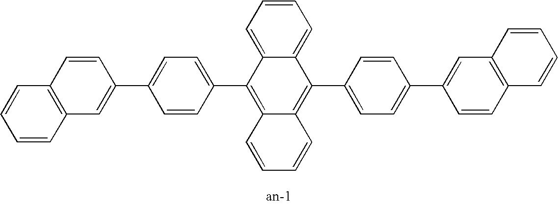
C1=CC2=C(C=C1)C=CC(C1=CC=C(C3=C4C(=C(C5=CC=C(C6=CC7=C(C=C6)C=CC=C7)C=C5)C5=CC=CC=C35)C=CC=C4)C=C1)=C2
